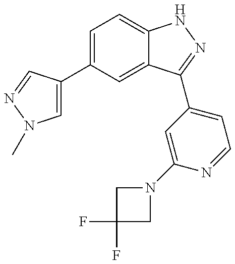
C1(C2=CN(C)N=C2)=CC=C2C(=C1)C(C1=CC=NC(N3CC(F)(F)C3)=C1)=NN2
